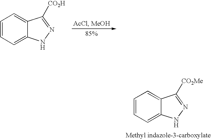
C1=CC=C2C(=C1)C([CO2H])=NN2.C1=CC=C2C(=C1)C([CO2Me])=NN2
